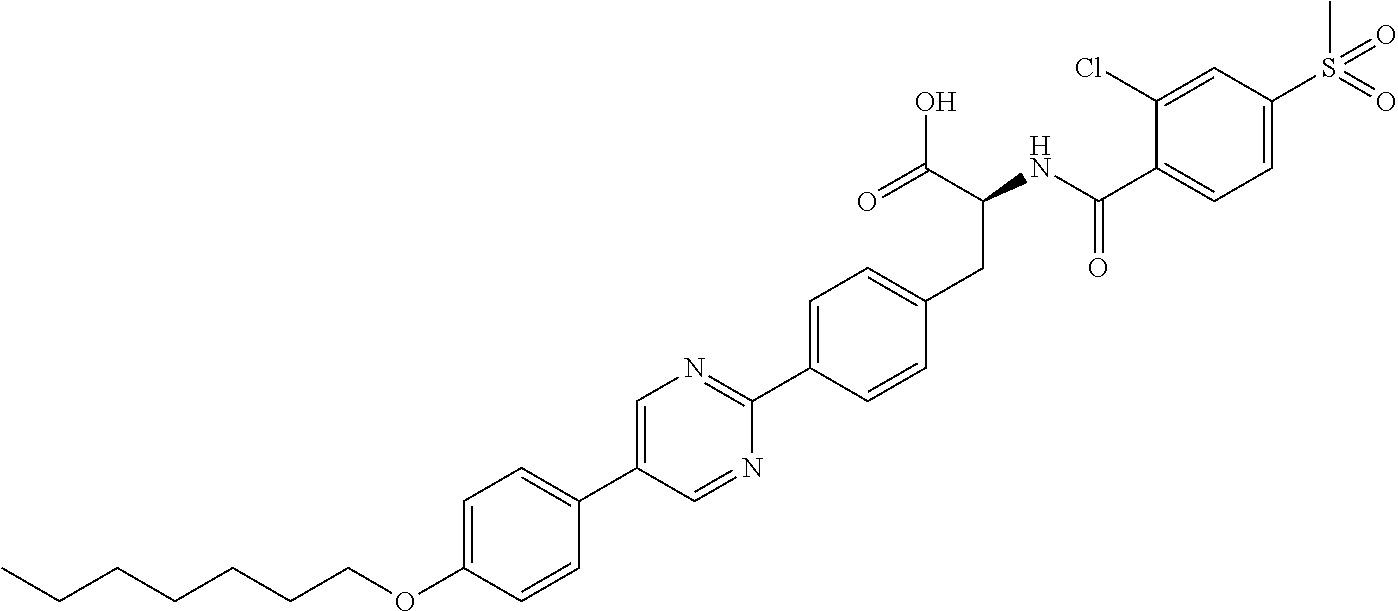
C(OC1=CC=C(C2=CN=C(C3=CC=C(CC(NC(C4=CC=C(S(C)(=O)=O)C=C4Cl)=O)C(O)=O)C=C3)N=C2)C=C1)CCCCCC
